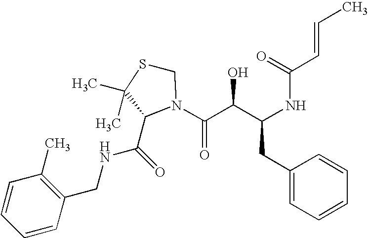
C1(CC(NC(=O)C=CC)C(O)C(=O)N2C(C(NCC3=C(C)C=CC=C3)=O)C(C)(C)SC2)=CC=CC=C1
